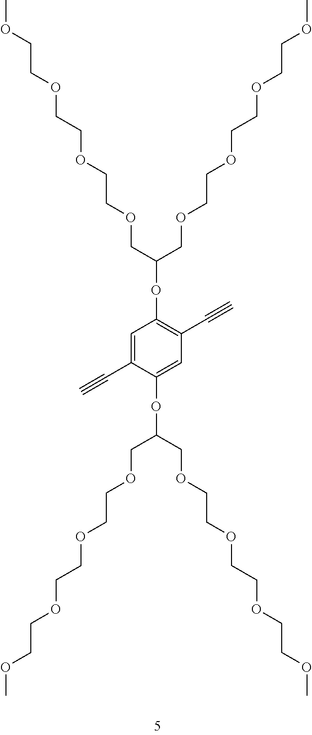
C(OCCOCCOCCOC)C(COCCOCCOCCOC)OC1=C(C#C)C=C(OC(COCCOCCOCCOC)COCCOCCOCCOC)C(C#C)=C1
